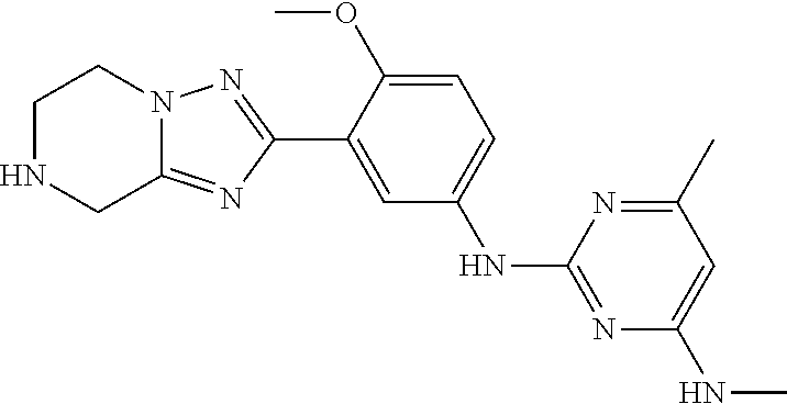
C1=C(NC2=NC(NC)=CC(C)=N2)C=C(C2=NN3C(=N2)CNCC3)C(OC)=C1
